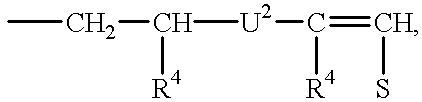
CCC([R4])[U2]C(=CS)[R4]
